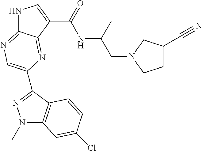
N1C2=NC=C(C3=NN(C)C4=C3C=CC(Cl)=C4)N=C2C(C(=O)NC(CN2CC(C#N)CC2)C)=C1
